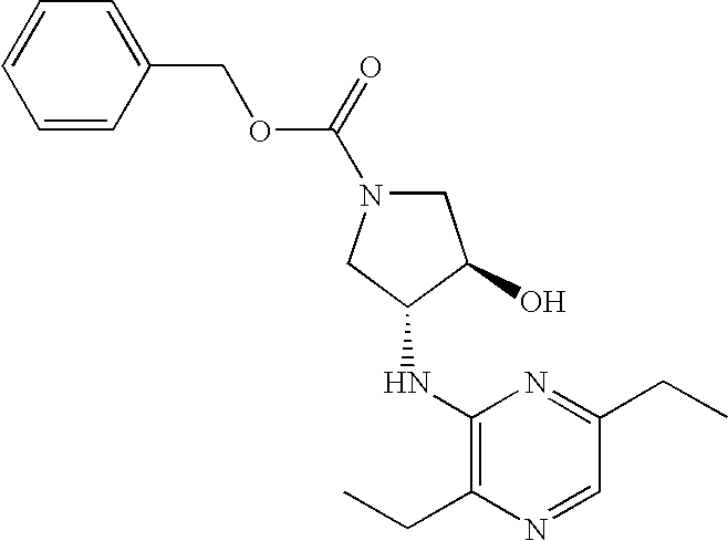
C1=CC(COC(=O)N2CC(O)C(NC3=C(CC)N=CC(CC)=N3)C2)=CC=C1
